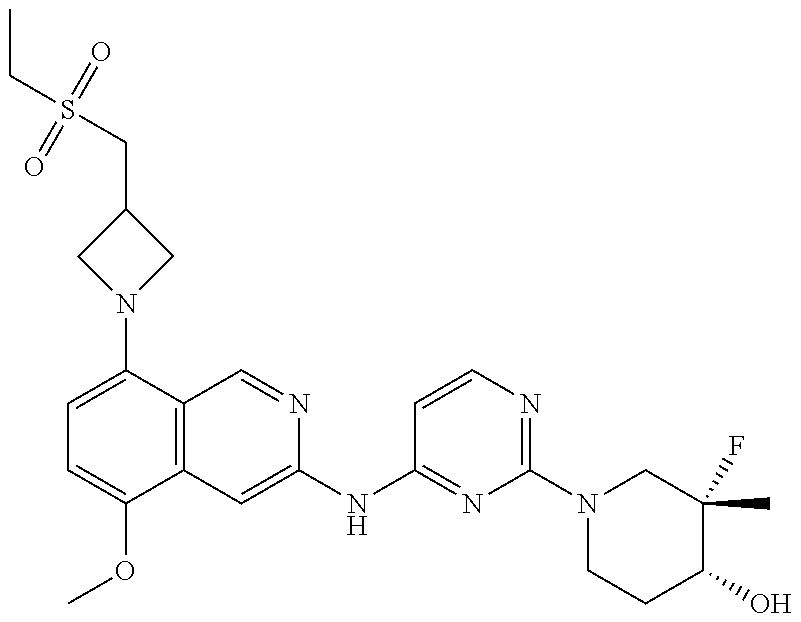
C1=C(N2CC(CS(CC)(=O)=O)C2)C2=C(C(OC)=C1)C=C(NC1=NC(N3CCC(O)C(F)(C)C3)=NC=C1)N=C2
